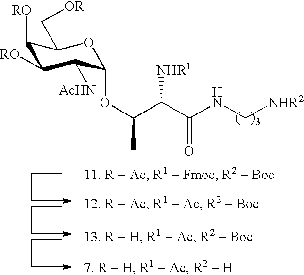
C1([RO])C([RO])C([AcHN])C(OC(C)C(C(NC[NHR2])=O)[NHR1])OC1C[OR]
